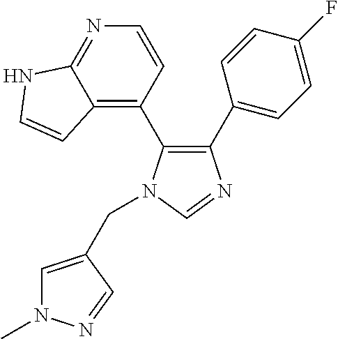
C1(C2=CC=C(F)C=C2)=C(C2=C3C(=NC=C2)NC=C3)N(CC2=CN(C)N=C2)C=N1
